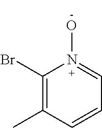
C1(C)=C(Br)N(O)=CC=C1
